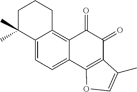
C12=CC=C3C(=C1CCCC2(C)C)C(=O)C(=O)C1=C3OC=C1C
